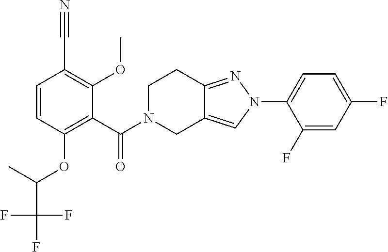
C1(C#N)=C(OC)C(C(=O)N2CCC3=NN(C4=CC=C(F)C=C4F)C=C3C2)=C(OC(C(F)(F)F)C)C=C1
